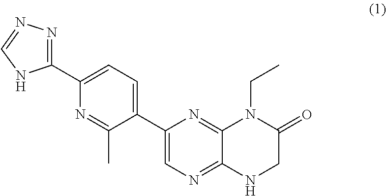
C1(C2=CN=C3C(=N2)N(CC)C(=O)CN3)=CC=C(C2=NN=CN2)N=C1C
